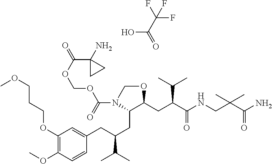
O(COC(N1C(CC(CC2=CC(OCCCOC)=C(OC)C=C2)C(C)C)C(CC(C(=O)NCC(C(=O)N)(C)C)C(C)C)OC1)=O)C(=O)C1(N)CC1.OC(=O)C(F)(F)F
